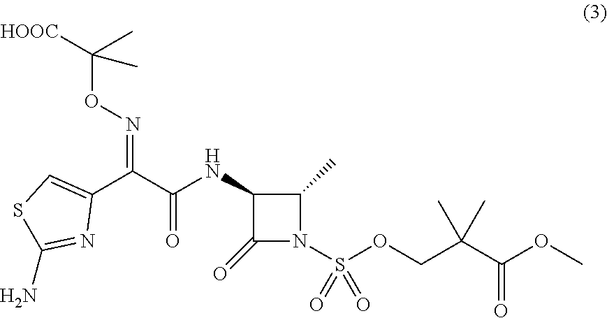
C1(=O)N(S(OCC(C)(C)C(OC)=O)(=O)=O)C(C)C1NC(C(C1=CSC(N)=N1)=NOC([HOOC])(C)C)=O
